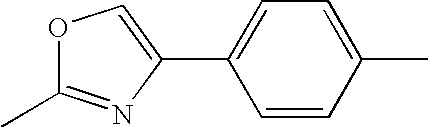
C1=CC(C)=CC=C1C1=COC(C)=N1
